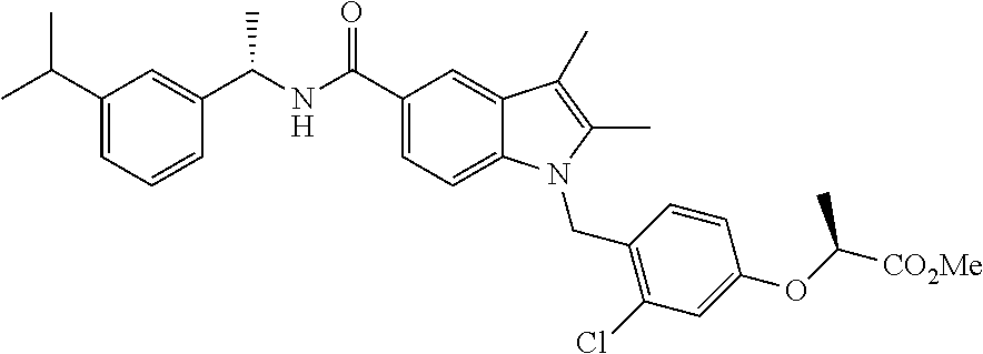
C1(C(NC(C2=CC(C(C)C)=CC=C2)C)=O)=CC=C2C(=C1)C(C)=C(C)N2CC1=C(Cl)C=C(OC([CO2Me])C)C=C1
